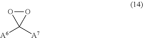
O1OC1([A6])[A7]
